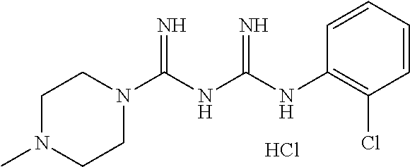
Cl.C1(NC(NC(N2CCN(C)CC2)=N)=N)=C(Cl)C=CC=C1
